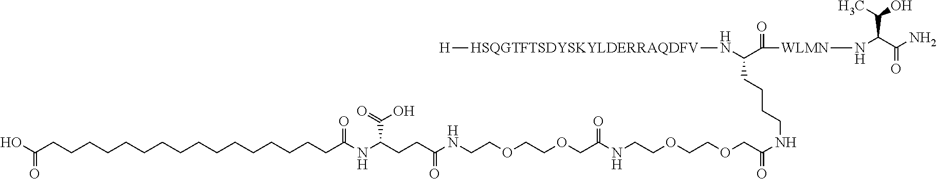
C(CCCCCCCCCCCCCCCCC(NC(CCC(NCCOCCOCC(NCCOCCOCC(NCCCCC(N[HSQGTFTSDYSKYLDERRAQDFV][H])C([WLMN]NC(C(N)=O)C(C)O)=O)=O)=O)=O)C(=O)O)=O)(O)=O
